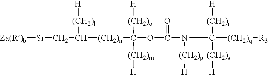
[Za(R)b][Si]CC([(CH2)n]C([(CH2)o][H])(OC(N([(CH2)p][H])C([(CH2)r][H])([(CH2)s][H])[(CH2)q][R3])=O)[(CH2)m][H])[(CH2)l][H]
